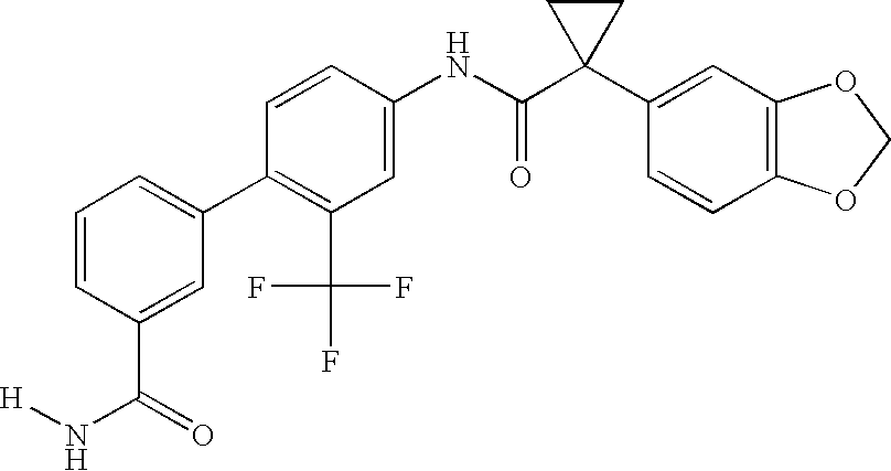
C1(C2=C(C(F)(F)F)C=C(NC(C3(C4=CC5=C(C=C4)OCO5)CC3)=O)C=C2)=CC=CC(C(=O)N[H])=C1
